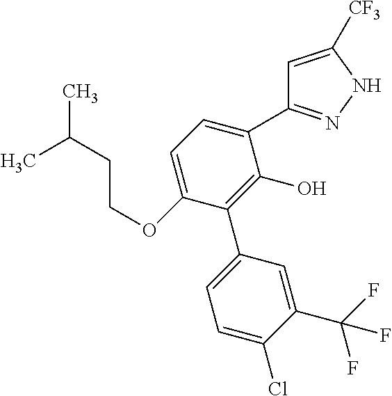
C1(OCCC(C)C)=CC=C(C2=NNC([CF3])=C2)C(O)=C1C1=CC=C(Cl)C(C(F)(F)F)=C1
